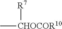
C[CHOCOR10][R7]
